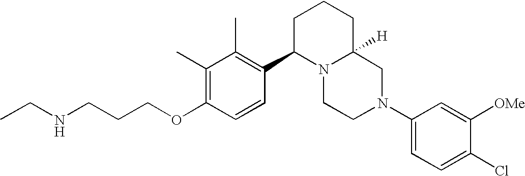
C1(C)=C(OCCCNCC)C=CC(C2N3C([H])(CCC2)CN(C2=CC=C(Cl)C([OMe])=C2)CC3)=C1C
